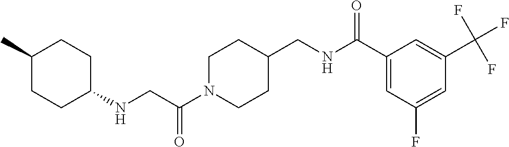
N(CC(N1CCC(CNC(C2=CC(F)=CC(C(F)(F)F)=C2)=O)CC1)=O)C1CCC(C)CC1
